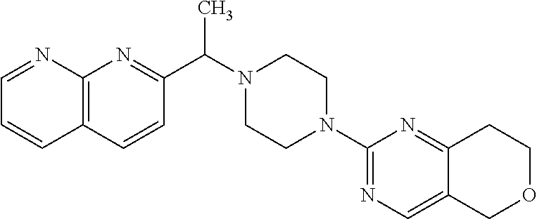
C1=NC2=C(C=C1)C=CC(C(N1CCN(C3=NC=C4C(=N3)CCOC4)CC1)C)=N2
